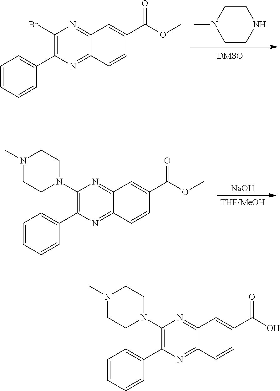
CN1CCNCC1.C1(Br)=C(C2=CC=CC=C2)N=C2C(=N1)C=C(C(=O)OC)C=C2.[NaOH].[THF/MeOH].C1(N2CCN(C)CC2)=C(C2=CC=CC=C2)N=C2C(=N1)C=C(C(=O)OC)C=C2.C1(N2CCN(C)CC2)=C(C2=CC=CC=C2)N=C2C(=N1)C=C(C(=O)O)C=C2
